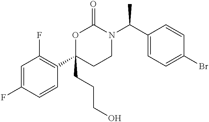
C1=C(F)C=CC(C2(CCCO)CCN(C(C3=CC=C(Br)C=C3)C)C(=O)O2)=C1F
